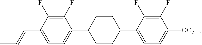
C1(F)=C(F)C(C=CC)=CC=C1C1CCC(C2=CC=C([OC2H5])C(F)=C2F)CC1
